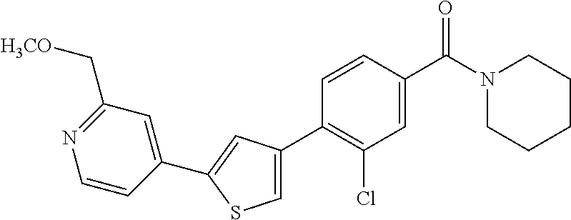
C1(C2=CC(C3=C(Cl)C=C(C(N4CCCCC4)=O)C=C3)=CS2)=CC(C[H3CO])=NC=C1
